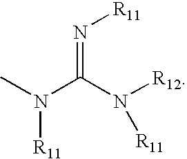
CN([R11])C(N([R12])[R11])=N[R11]
